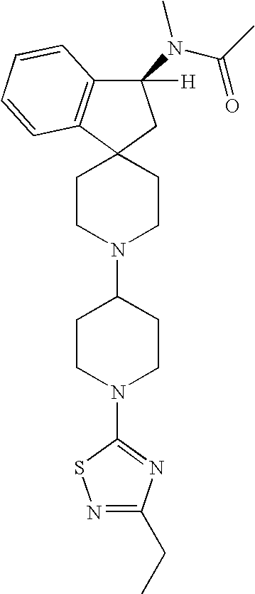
C12(CCN(C3CCN(C4=NC(CC)=NS4)CC3)CC1)CC(N(C(C)=O)C)([H])C1=C2C=CC=C1
